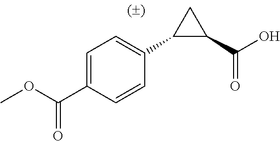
C1=C(C(OC)=O)C=CC(C2C(C(O)=O)C2)=C1
